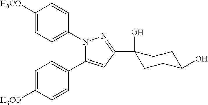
C1=C([H3CO])C=CC(C2=CC(C3(O)CCC(O)CC3)=NN2C2=CC=C([H3CO])C=C2)=C1
